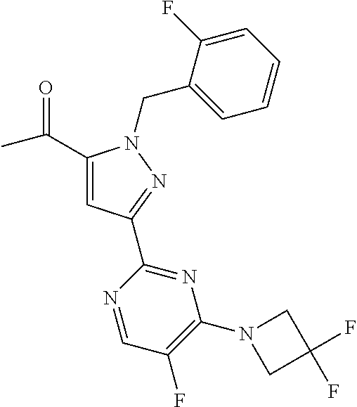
C1(C(=O)C)=CC(C2=NC(N3CC(F)(F)C3)=C(F)C=N2)=NN1CC1=CC=CC=C1F
